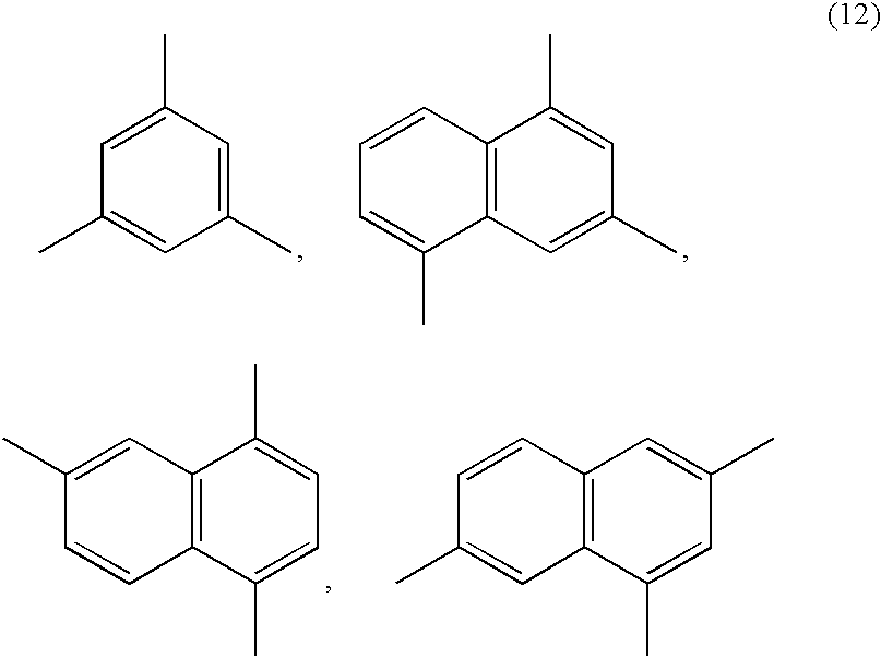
C1(C)=CC(C)=CC(C)=C1.C1(C)=CC2=C(C(C)=C1)C=CC=C2C.C1=C(C)C2=C(C(C)=C1)C=C(C)C=C2.C1=C(C)C2=C(C=C1C)C=CC(C)=C2
